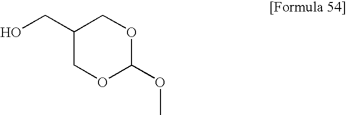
C1(CO)COC(OC)OC1
